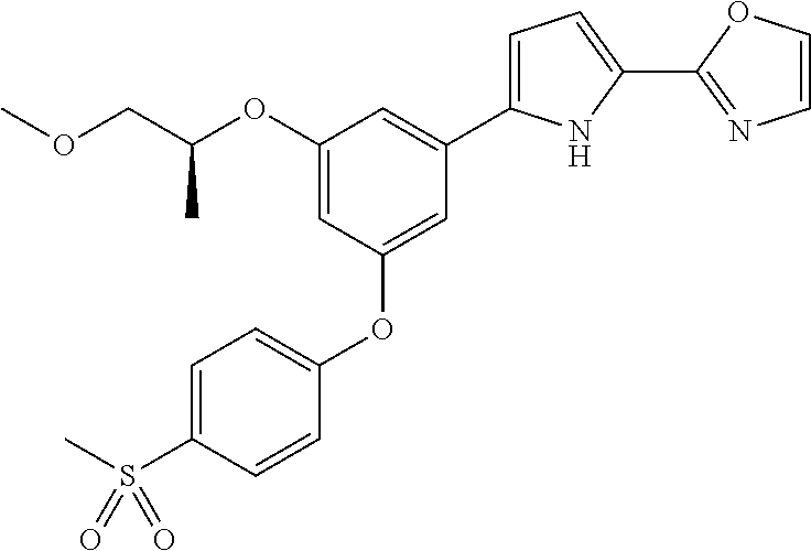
O(CC(OC1=CC(OC2=CC=C(S(C)(=O)=O)C=C2)=CC(C2=CC=C(C3=NC=CO3)N2)=C1)C)C
